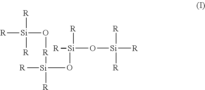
[R][Si](O[R][Si]([R])([R])O[Si]([R])(O[Si]([R])([R])[R])[R])([R])[R]
